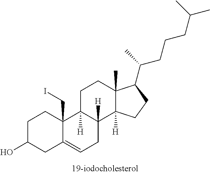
C1C(O)CC2=CCC3([H])C([H])(C2(CI)C1)CCC1(C)C3([H])CCC1C(C)CCCC(C)C
